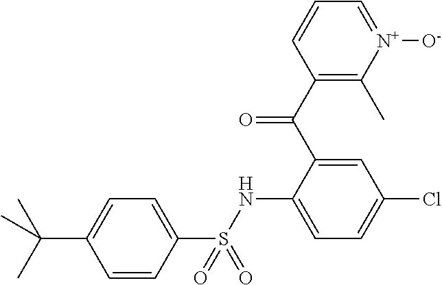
C1(S(NC2=CC=C(Cl)C=C2C(=O)C2=C(C)[N+]([O-])=CC=C2)(=O)=O)=CC=C(C(C)(C)C)C=C1
